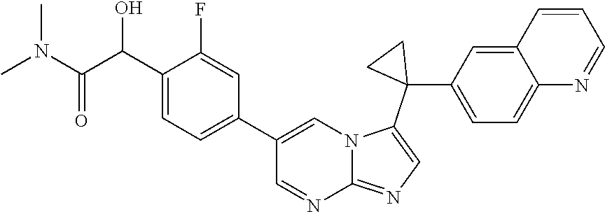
C1(C(C(N(C)C)=O)O)=CC=C(C2=CN3C(=NC=C3C3(C4=CC=C5C(=C4)C=CC=N5)CC3)N=C2)C=C1F
